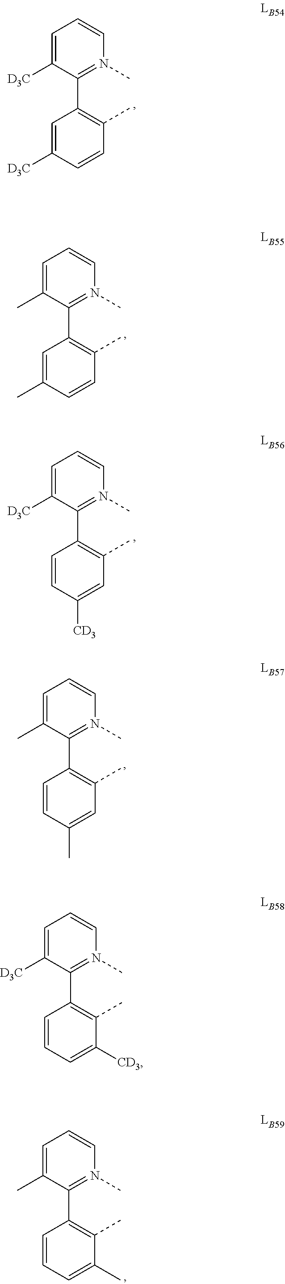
C1=C([D3C])C(C2=C(C)C=CC([D3C])=C2)=N(C)C=C1.C1=C(C)C(C2=C(C)C=CC(C)=C2)=N(C)C=C1.C1=C([D3C])C(C2=C(C)C=C([CD3])C=C2)=N(C)C=C1.C1=C(C)C(C2=C(C)C=C(C)C=C2)=N(C)C=C1.C1=C(C)C(C2=C(C)C(C)=CC=C2)=N(C)C=C1.C1=C([D3C])C(C2=C(C)C([CD3])=CC=C2)=N(C)C=C1
